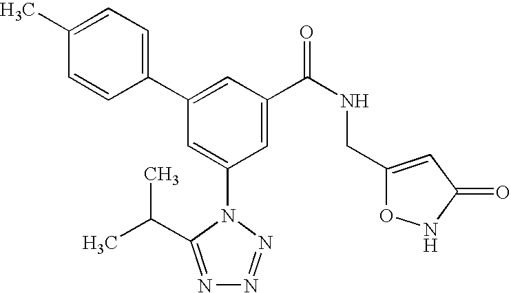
C1(C2=CC(C(NCC3=CC(=O)NO3)=O)=CC(N3C(C(C)C)=NN=N3)=C2)=CC=C(C)C=C1
